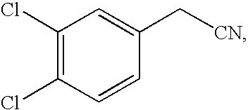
C1(Cl)=C(Cl)C=CC(C[CN])=C1
